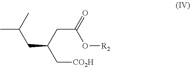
C(CC(C)C)(C[CO2H])CC(=O)O[R2]
